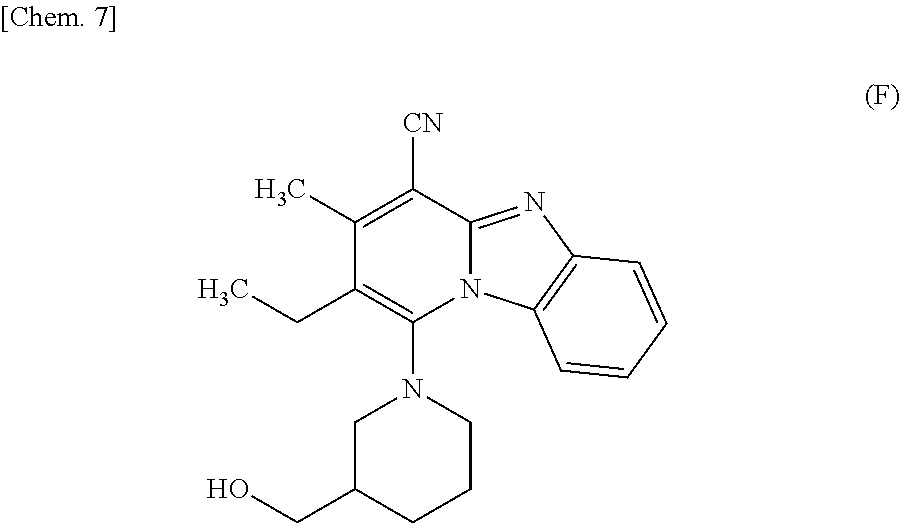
C1(C)=C([CN])C2=NC3=C(N2C(N2CC(CO)CCC2)=C1CC)C=CC=C3
